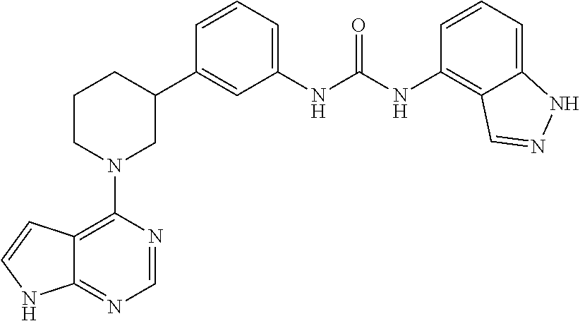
C12=C(N3CC(C4=CC(NC(NC5=C6C(=CC=C5)NN=C6)=O)=CC=C4)CCC3)N=CN=C1NC=C2
